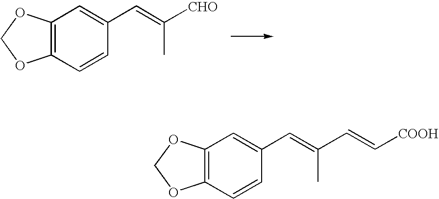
C12=C(OCO1)C=C(C=C([CHO])C)C=C2.C12=C(OCO1)C=C(C=C(C=C[COOH])C)C=C2
